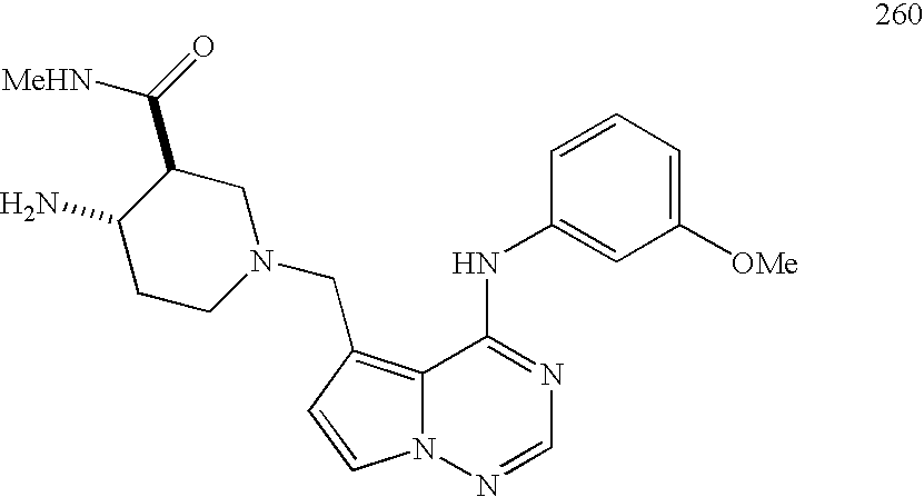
NC1CCN(CC2=C3N(N=CN=C3NC3=CC([OMe])=CC=C3)C=C2)CC1C(=O)[MeHN]
